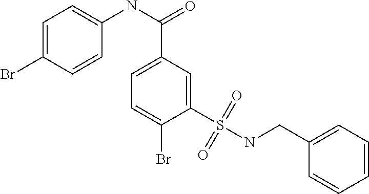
C1=C(Br)C=CC(NC(C2=CC=C(Br)C(S(NCC3=CC=CC=C3)(=O)=O)=C2)=O)=C1
